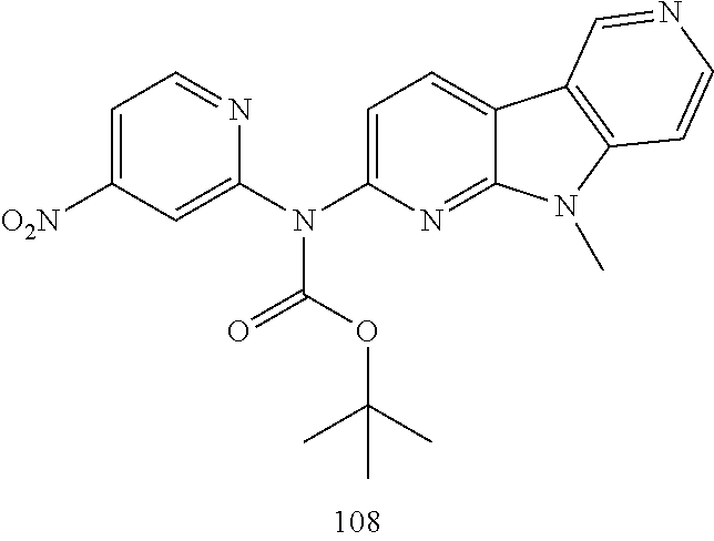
C1=C(N(C2=CC([O2N])=CC=N2)C(OC(C)(C)C)=O)N=C2C(=C1)C1=C(N2C)C=CN=C1
